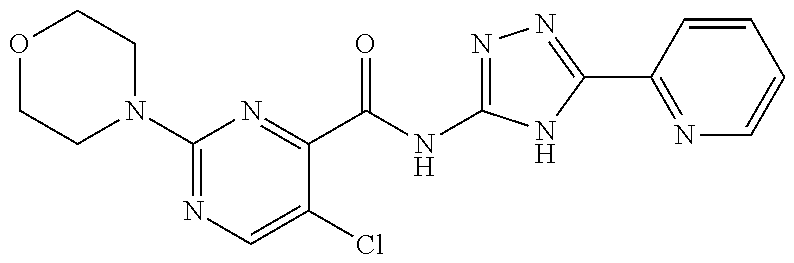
O1CCN(C2=NC=C(Cl)C(C(NC3=NN=C(C4=NC=CC=C4)N3)=O)=N2)CC1
